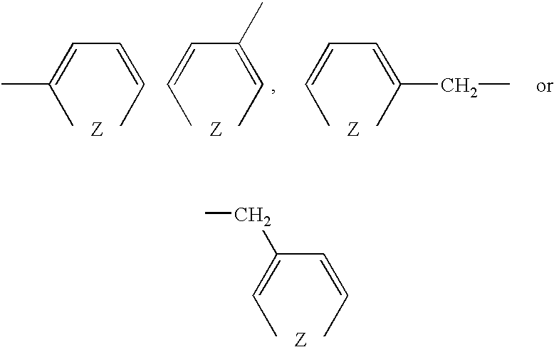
C(=C(C)C)C=CC.C(=CC)C(=CC)C.C(=CC)C=C(C)CC.C(=CC)(C=CC)CC
